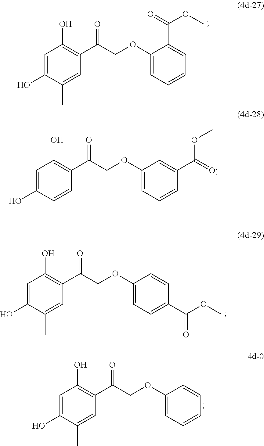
C1=C(O)C(C)=CC(C(COC2=CC=CC=C2C(OC)=O)=O)=C1O.C1=C(O)C(C)=CC(C(COC2=CC=CC(C(=O)OC)=C2)=O)=C1O.C1=C(O)C(C)=CC(C(COC2=CC=C(C(OC)=O)C=C2)=O)=C1O.C1=C(O)C(C)=CC(C(COC2=CC=CC=C2)=O)=C1O
